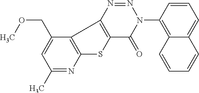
C1(C)=NC2=C(C(COC)=C1)C1=C(S2)C(=O)N(C2=C3C(=CC=C2)C=CC=C3)N=N1
